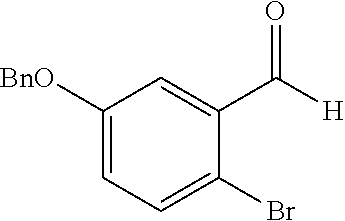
C1([BnO])=CC=C(Br)C(C([H])=O)=C1
